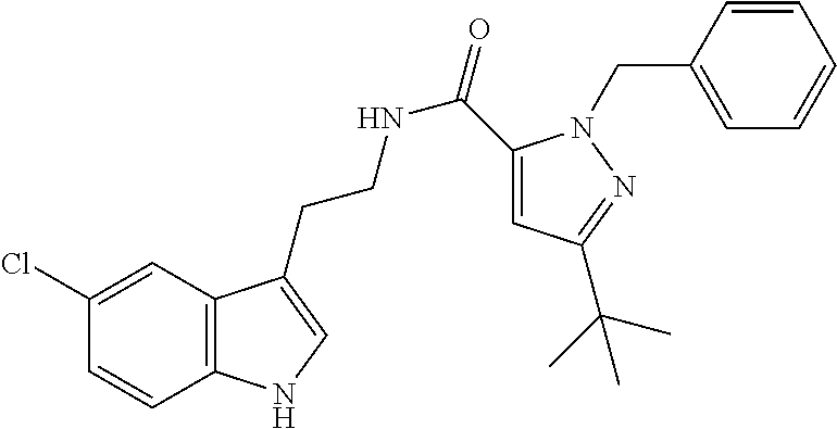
C12=C(C=C(Cl)C=C1)C(CCNC(=O)C1=CC(C(C)(C)C)=NN1CC1=CC=CC=C1)=CN2
